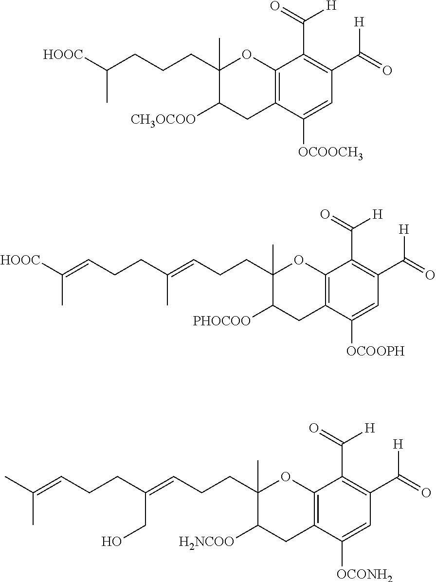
C12=C(C([OCOOCH3])=CC(C(=O)[H])=C1C(=O)[H])CC([CH3OCOO])C(C)(CCCC([HOOC])C)O2.C12=C(C([OCOOPH])=CC(C(=O)[H])=C1C(=O)[H])CC([PHOCOO])C(C)(CCC=C(CCC=C(C)[HOOC])C)O2.C12=C(C([OCONH2])=CC(C(=O)[H])=C1C(=O)[H])CC([H2NCOO])C(C)(CCC=C(CCC=C(C)C)CO)O2
